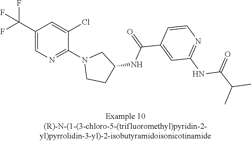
C1(C(F)(F)F)=CN=C(N2CCC(NC(C3=CC(NC(C(C)C)=O)=NC=C3)=O)C2)C(Cl)=C1
